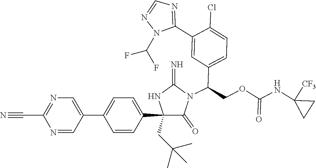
C1(CC(C)(C)C)(C2=CC=C(C3=CN=C(C#N)N=C3)C=C2)C(=O)N(C(COC(NC2([CF3])CC2)=O)C2=CC=C(Cl)C(C3=NC=NN3C(F)F)=C2)C(=N)N1
